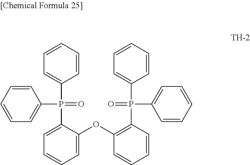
C1(P(=O)(C2=CC=CC=C2OC2=C(P(=O)(C3=CC=CC=C3)C3=CC=CC=C3)C=CC=C2)C2=CC=CC=C2)=CC=CC=C1
